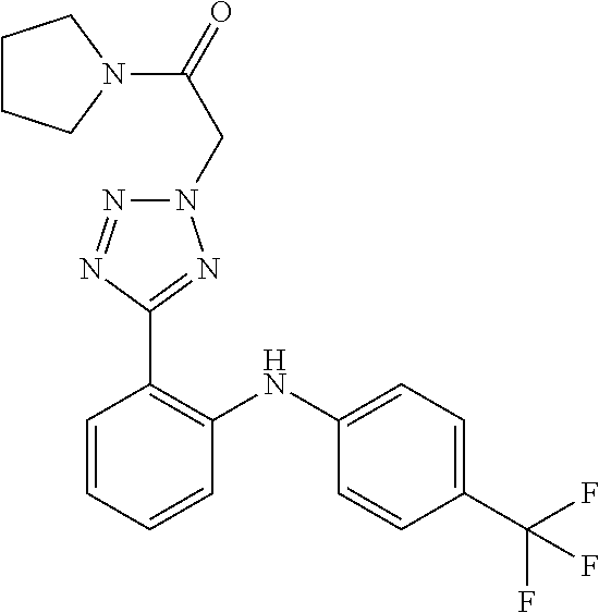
C1=C(NC2=C(C3=NN(CC(=O)N4CCCC4)N=N3)C=CC=C2)C=CC(C(F)(F)F)=C1
